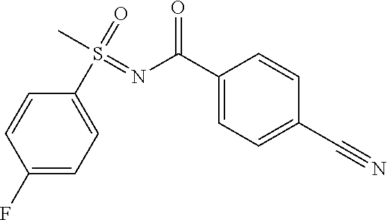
C1(S(=O)(C)=NC(C2=CC=C(C#N)C=C2)=O)=CC=C(F)C=C1
